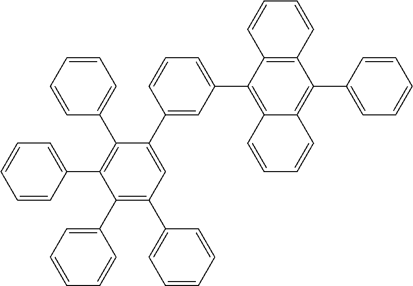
C1=CC=C(C2=C(C3=CC=CC=C3)C(C3=CC(C4=C5C(=C(C6=CC=CC=C6)C6=C4C=CC=C6)C=CC=C5)=CC=C3)=CC(C3=CC=CC=C3)=C2C2=CC=CC=C2)C=C1
